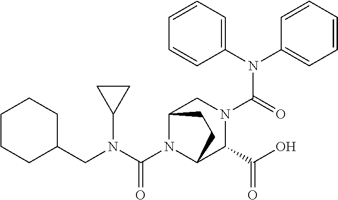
C1(N(C2=CC=CC=C2)C(=O)N2CC3N(C(N(C4CC4)CC4CCCCC4)=O)C(C2C(O)=O)CC3)=CC=CC=C1
